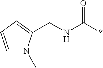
C(NC(*)=O)C1=CC=CN1C
